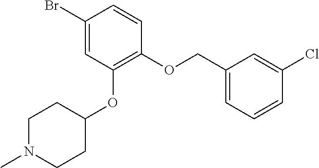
C1(Br)=CC(OC2CCN(C)CC2)=C(OCC2=CC=CC(Cl)=C2)C=C1
